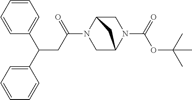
C1=CC=CC(C(C2=CC=CC=C2)CC(N2CC3N(C(=O)OC(C)(C)C)CC2C3)=O)=C1
